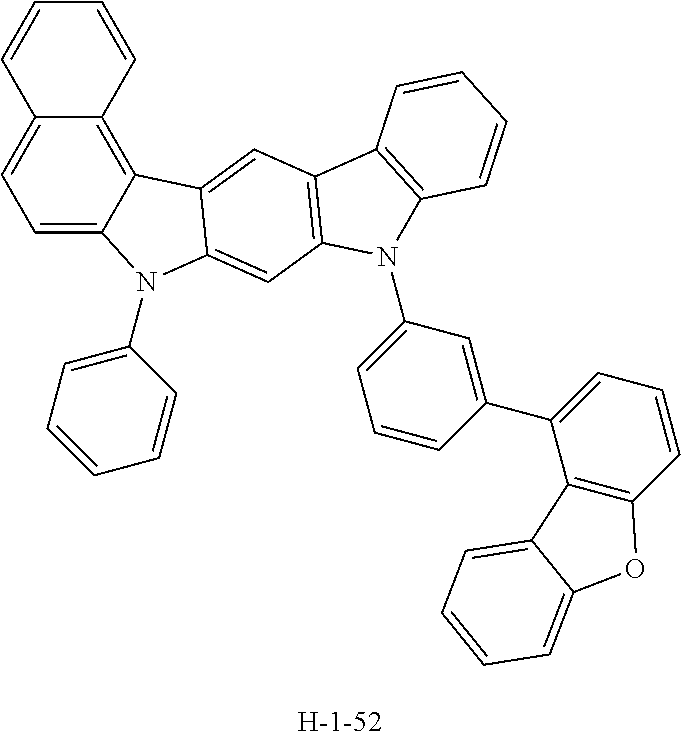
C12=CC=C3C(=C1C=CC=C2)C1=CC2=C(C=C1N3C1=CC=CC=C1)N(C1=CC=CC(C3=CC=CC4=C3C3=CC=CC=C3O4)=C1)C1=C2C=CC=C1
